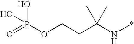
P(=O)(O)(O)OCCC(N*)(C)C
